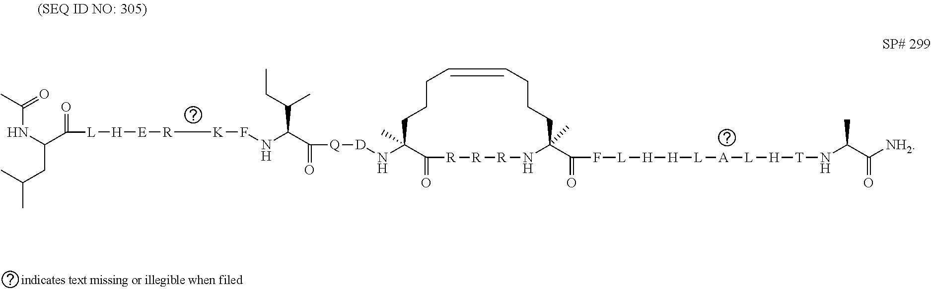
N(C1(C)C(=O)[R][R][R]NC(C(=O)F[L][H][H][L][A][L][H][T]NC(C([NH2])=O)C)(C)CCCC=CCCC1)[D][Q]C(=O)C(NF[K]C[R][E][H][L]C(C(NC(C)=O)CC(C)C)=O)C(CC)C
